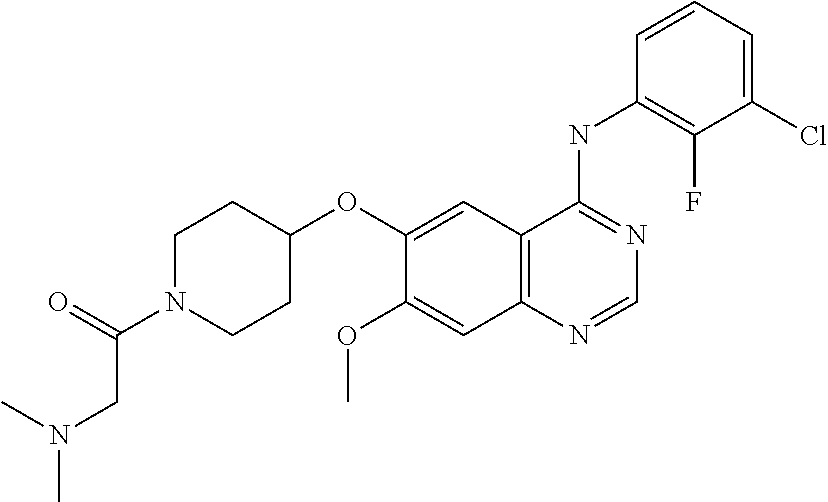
C1(OC2=CC3=C(C=C2OC)N=CN=C3NC2=C(F)C(Cl)=CC=C2)CCN(C(=O)CN(C)C)CC1
